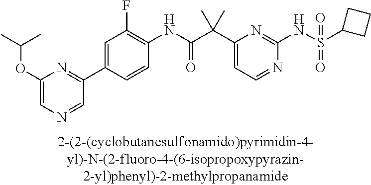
N1=CC=C(C(C(NC2=C(F)C=C(C3=NC(OC(C)C)=CN=C3)C=C2)=O)(C)C)N=C1NS(=O)(=O)C1CCC1
